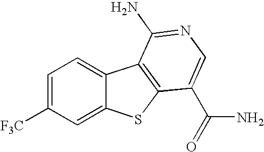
C1=C([F3C])C=C2C(=C1)C1=C(S2)C(C(=O)N)=CN=C1N
